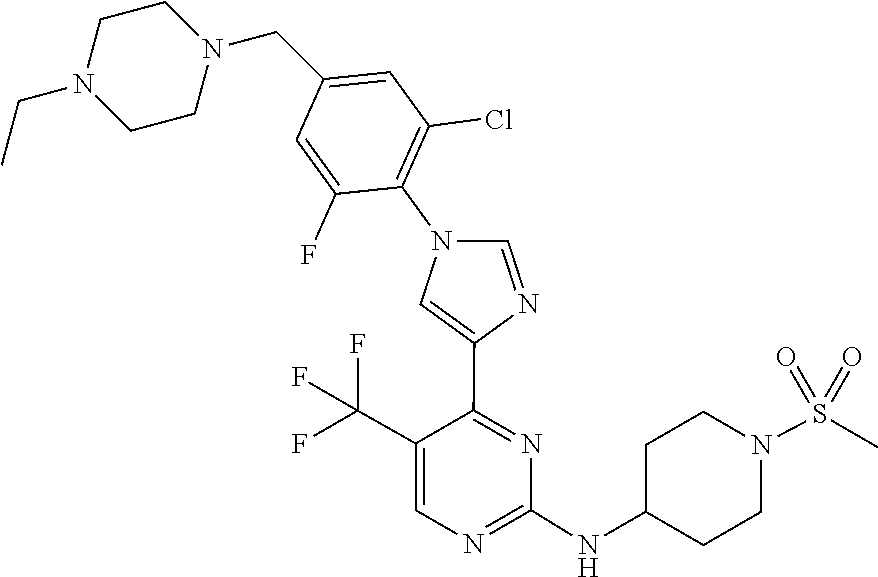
C1(NC2CCN(S(=O)(=O)C)CC2)=NC=C(C(F)(F)F)C(C2=CN(C3=C(Cl)C=C(CN4CCN(CC)CC4)C=C3F)C=N2)=N1
